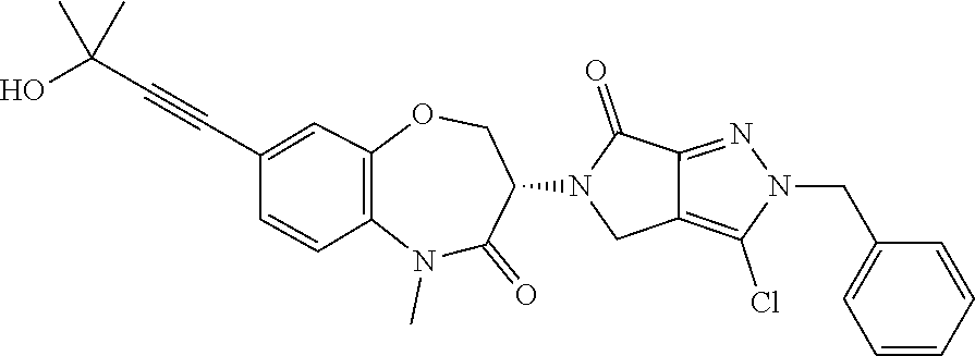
CN1C2=C(C=C(C#CC(O)(C)C)C=C2)OCC(N2CC3=C(Cl)N(CC4=CC=CC=C4)N=C3C2=O)C1=O
